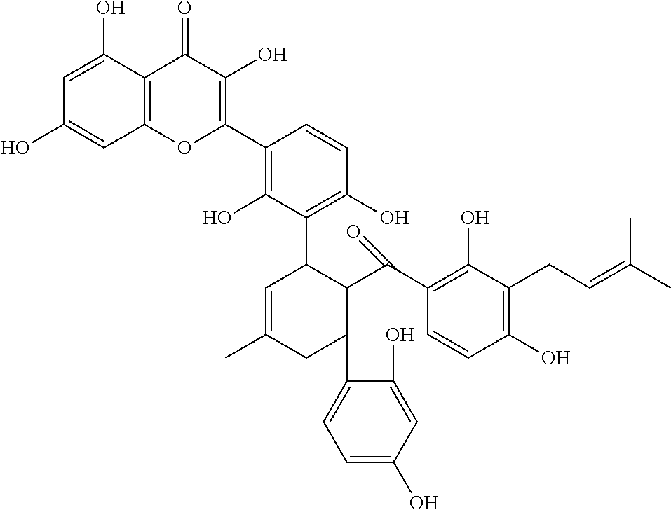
C1=C(O)C=C(O)C(C2C(C(C3=C(O)C(CC=C(C)C)=C(O)C=C3)=O)C(C3=C(O)C=CC(C4=C(O)C(=O)C5=C(O4)C=C(O)C=C5O)=C3O)C=C(C)C2)=C1
